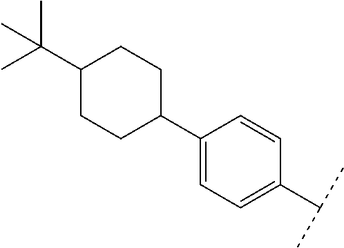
C1=C(C2CCC(C(C)(C)C)CC2)C=CC(C(C)C)=C1
